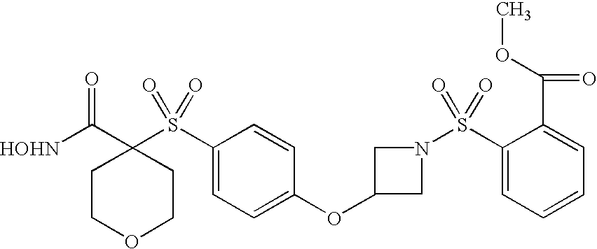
[HOHN]C(C1(S(C2=CC=C(OC3CN(S(C4=CC=CC=C4C(=O)OC)(=O)=O)C3)C=C2)(=O)=O)CCOCC1)=O
